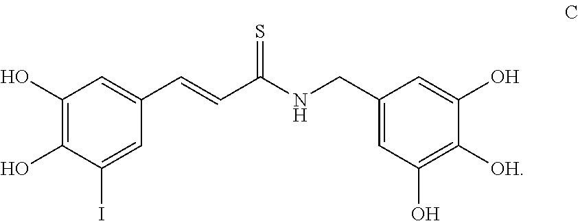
C1(O)=C(O)C(I)=CC(C=CC(NCC2=CC(O)=C([OH])C(O)=C2)=S)=C1
